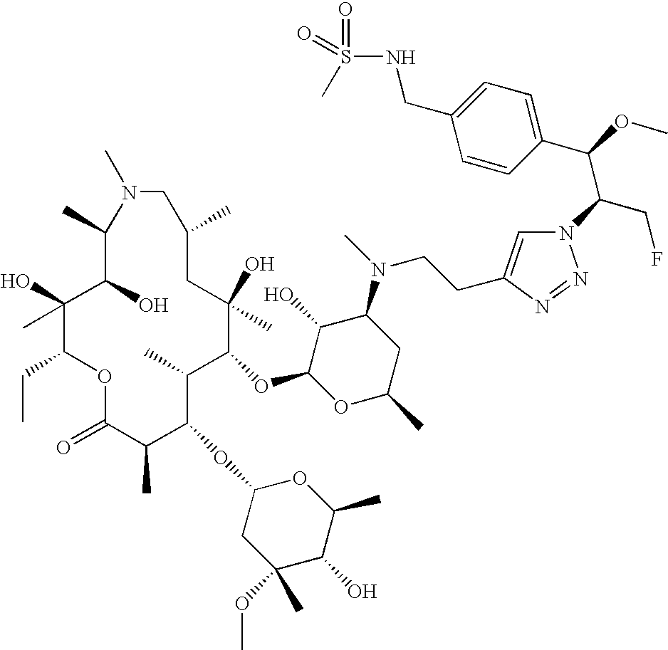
C1(C)C(O)C(C)(O)C(CC)OC(=O)C(C)C(OC2CC(C)(OC)C(O)C(C)O2)C(C)C(OC2OC(C)CC(N(CCC3=CN(C(CF)C(C4=CC=C(CNS(C)(=O)=O)C=C4)OC)N=N3)C)C2O)C(C)(O)CC(C)CN1C
